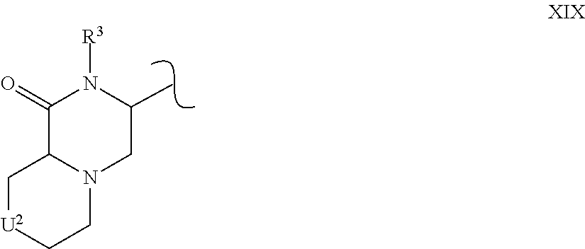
C1(=O)C2N(CC(C)N1[R3])CC[U2]C2
